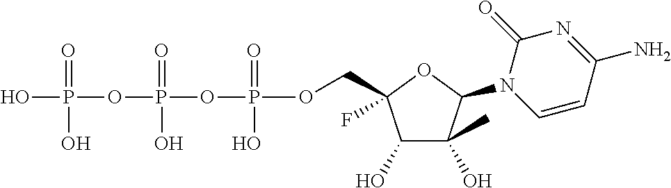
C1(O)C(O)(C)C(N2C=CC(N)=NC2=O)OC1(F)COP(OP(OP(O)(=O)O)(=O)O)(=O)O
